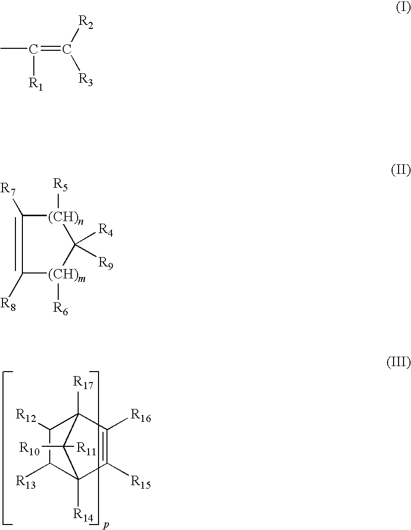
C1([R16])=C([R15])C2([R14])C([R13])C([R12])C1([R17])C2([R11])[R10].CC(=C([R2])[R3])[R1].C1([R8])=C([R7])[(CH)n]([R5])C([R4])([R9])[(CH)m]1[R6]
